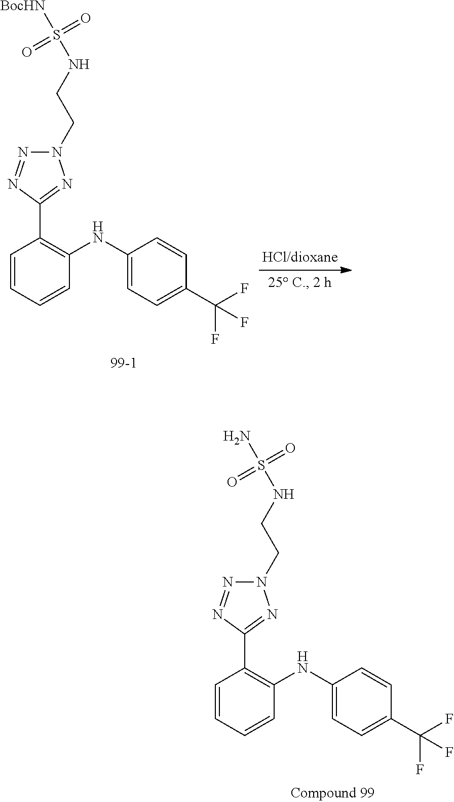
N1(CCNS([BocHN])(=O)=O)N=NC(C2=C(NC3=CC=C(C(F)(F)F)C=C3)C=CC=C2)=N1.N1(CCNS(N)(=O)=O)N=NC(C2=C(NC3=CC=C(C(F)(F)F)C=C3)C=CC=C2)=N1
